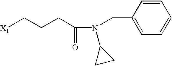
[X1]CCCC(N(CC1=CC=CC=C1)C1CC1)=O
